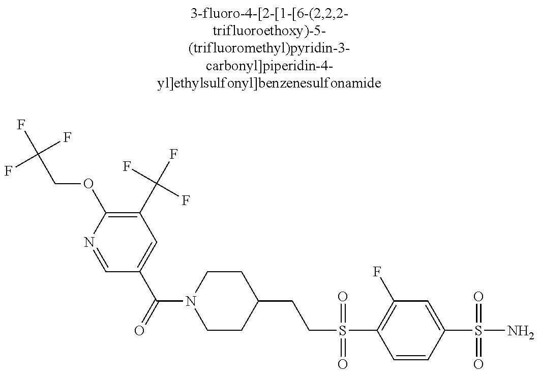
C1=NC(OCC(F)(F)F)=C(C(F)(F)F)C=C1C(N1CCC(CCS(=O)(=O)C2=C(F)C=C(S(=O)(=O)N)C=C2)CC1)=O
